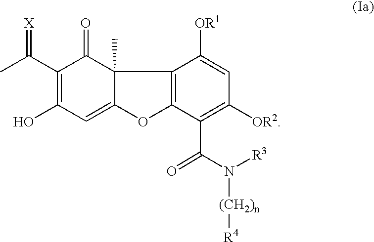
C1(C(C)=[X])=C(O)C=C2C(C)(C1=O)C1=C(O2)C(C(N([R3])[(CH2)n][R4])=O)=C([OR2])C=C1[OR1]
